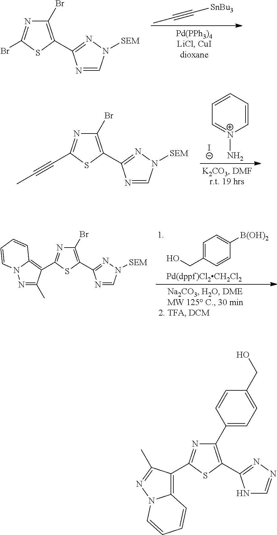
C1(Br)=C(C2=NN([SEM])C=N2)SC(Br)=N1.CC#C[SnBu3].C1(Br)=C(C2=NN([SEM])C=N2)SC(C#CC)=N1.C1=CC=[N+](N)C=C1.[I-].C1=C(CO)C=CC([B(OH)2])=C1.C1(Br)=C(C2=NN([SEM])C=N2)SC(C2=C3N(N=C2C)C=CC=C3)=N1.C1(C2=CC=C(CO)C=C2)=C(C2=NN=CN2)SC(C2=C3N(N=C2C)C=CC=C3)=N1
